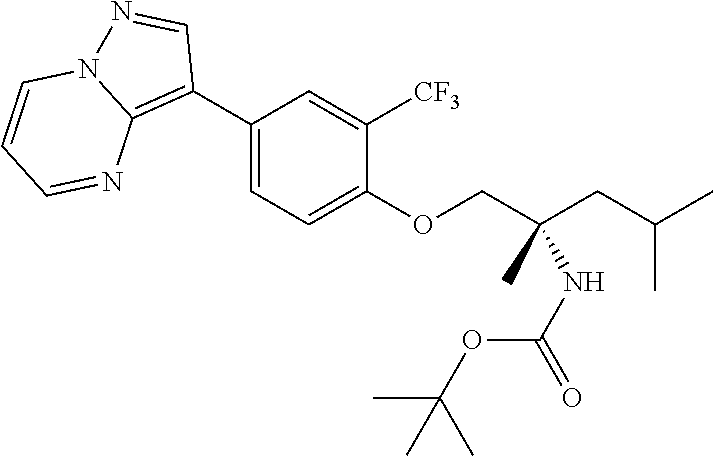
C1(C2=C3N(N=C2)C=CC=N3)=CC=C(OCC(CC(C)C)(C)NC(OC(C)(C)C)=O)C([CF3])=C1
